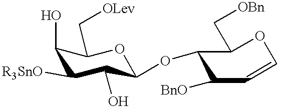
C1(O)C([R3SnO])C(O)C(OC2C([BnO])C=COC2C[OBn])OC1C[OLev]
